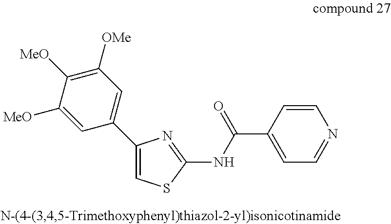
C1([MeO])=C([OMe])C=C(C2=CSC(NC(C3=CC=NC=C3)=O)=N2)C=C1[MeO]
